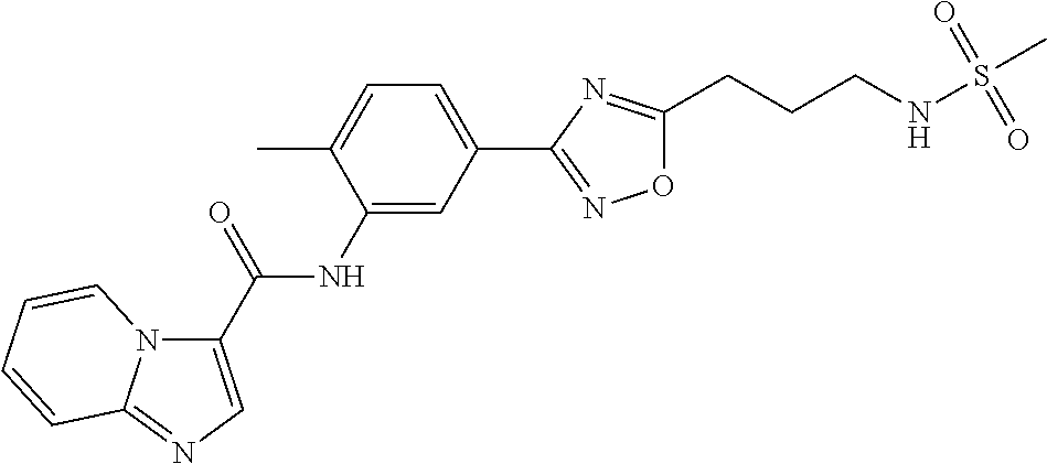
C1(NC(C2=CN=C3N2C=CC=C3)=O)=CC(C2=NOC(CCCNS(C)(=O)=O)=N2)=CC=C1C
